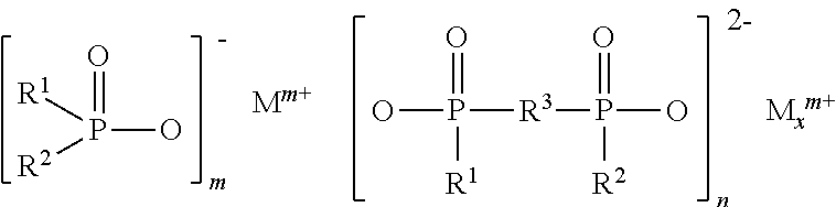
P(O)(=O)([R1])[R2].OP(=O)([R3]P(=O)([R2])O)[R1]
